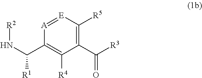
[A]1=[E]C([R5])=C(C(=O)[R3])C([R4])=C1C(N[R2])[R1]
